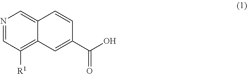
N1=CC([R1])=C2C(=C1)C=CC(C(O)=O)=C2
